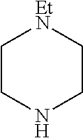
C1CNCC[EtN]1
